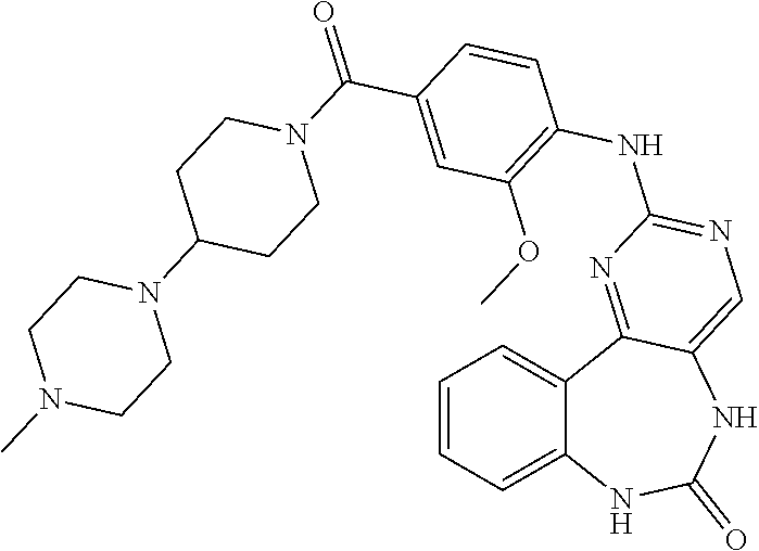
C1=CC=C2C(=C1)C1=NC(NC3=C(OC)C=C(C(=O)N4CCC(N5CCN(C)CC5)CC4)C=C3)=NC=C1NC(=O)N2
